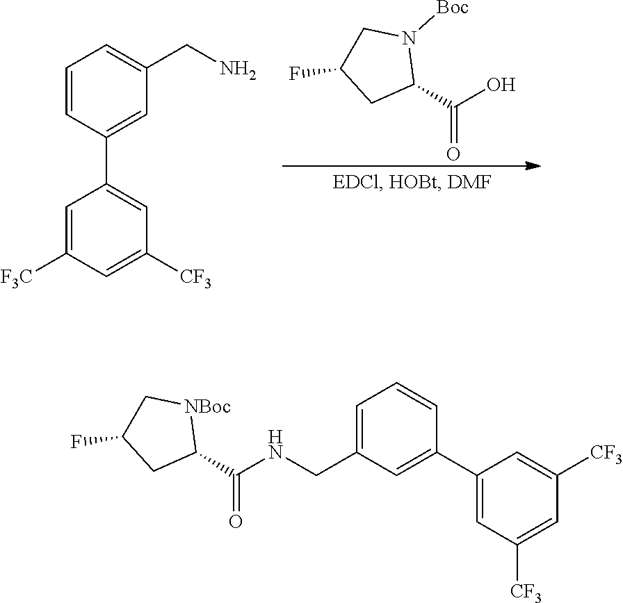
C1=CC(C2=CC([CF3])=CC([F3C])=C2)=CC(CN)=C1.C(=O)(C1N([Boc])CC(F)C1)O.C(=O)(C1[NBoc]CC(F)C1)NCC1=CC=CC(C2=CC([CF3])=CC([CF3])=C2)=C1
